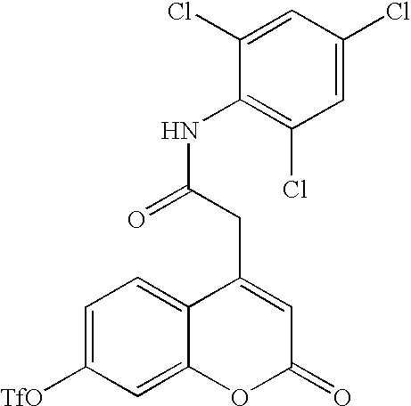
C1(Cl)=CC(Cl)=CC(Cl)=C1NC(CC1=CC(=O)OC2=CC([TfO])=CC=C12)=O
